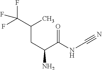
C(C(N)C(NC#N)=O)C(C(F)(F)F)C
